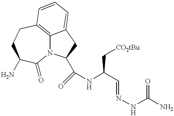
N12C3=C(CCC(N)C1=O)C=CC=C3CC2C(=O)NC(C=NNC(N)=O)C[CO2tBu]
